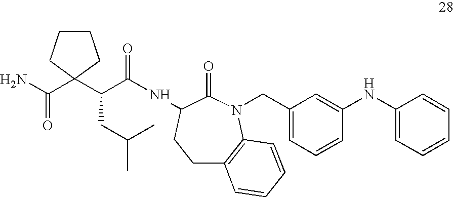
C1=CC(NC2=CC(CN3C4=C(CCC(NC(=O)C(CC(C)C)C5(C(=O)N)CCCC5)C3=O)C=CC=C4)=CC=C2)=CC=C1
